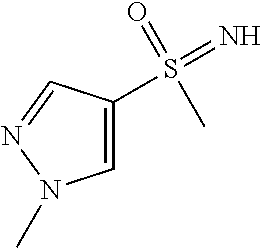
C1=C(S(=N)(=O)C)C=NN1C
